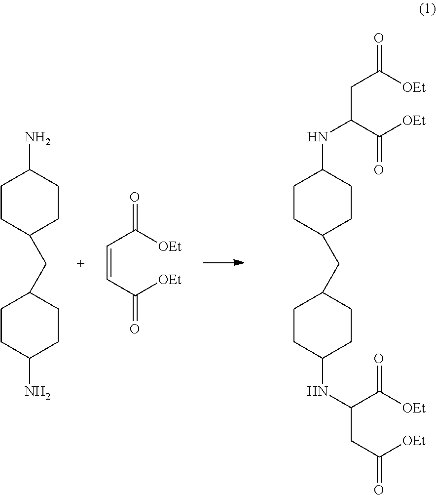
C1CC(CC2CCC(N)CC2)CCC1N.C(=CC([OEt])=O)C([OEt])=O.C1CC(CC2CCC(NC(CC([OEt])=O)C([OEt])=O)CC2)CCC1NC(CC([OEt])=O)C([OEt])=O
